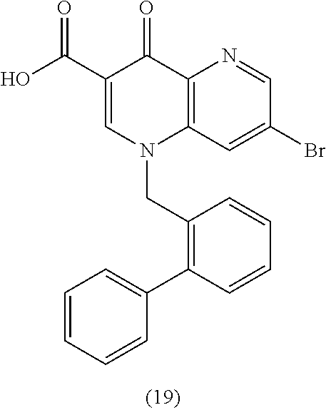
C1(C(O)=O)=CN(CC2=C(C3=CC=CC=C3)C=CC=C2)C2=C(C1=O)N=CC(Br)=C2
